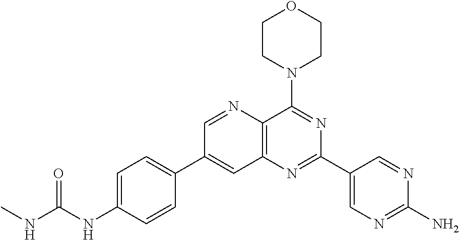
C1=C(NC(NC)=O)C=CC(C2=CC3=C(N=C2)C(N2CCOCC2)=NC(C2=CN=C(N)N=C2)=N3)=C1
